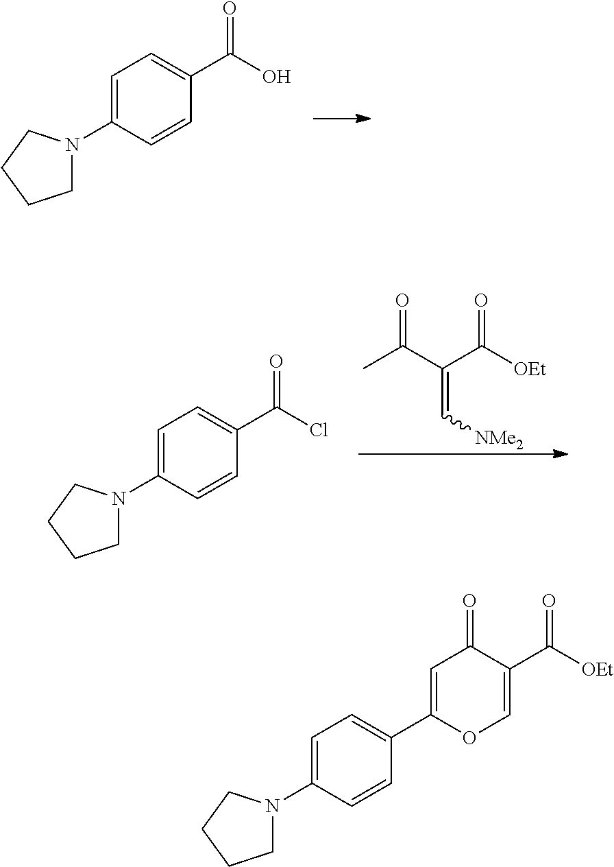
C1=C(N2CCCC2)C=CC(C(=O)O)=C1.CC(C(C([OEt])=O)=C[NMe2])=O.C1=C(N2CCCC2)C=CC(C(=O)Cl)=C1.C1=C(N2CCCC2)C=CC(C2=CC(=O)C(C(=O)[OEt])=CO2)=C1
